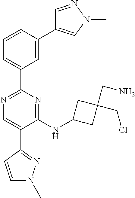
C1=C(C2=CN(C)N=C2)C=CC=C1C1=NC=C(C2=NN(C)C=C2)C(NC2CC(CN)(CCl)C2)=N1
